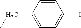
C1=CC(CC)=CC=C1I
